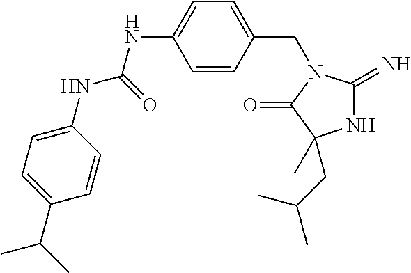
N1C(=N)N(CC2=CC=C(NC(NC3=CC=C(C(C)C)C=C3)=O)C=C2)C(=O)C1(C)CC(C)C
